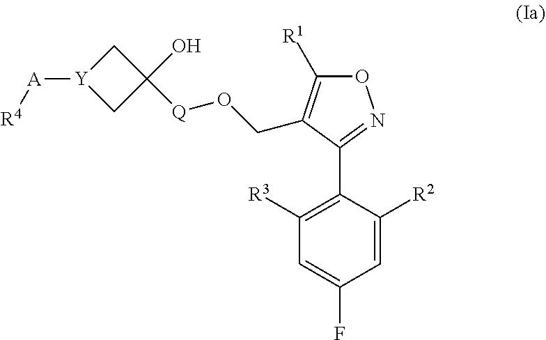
[Y]1([A][R4])CC(O)([Q]OCC2=C([R1])ON=C2C2=C([R3])C=C(F)C=C2[R2])C1
